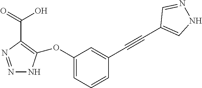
N1=NC(C(O)=O)=C(OC2=CC=CC(C#CC3=CNN=C3)=C2)N1
